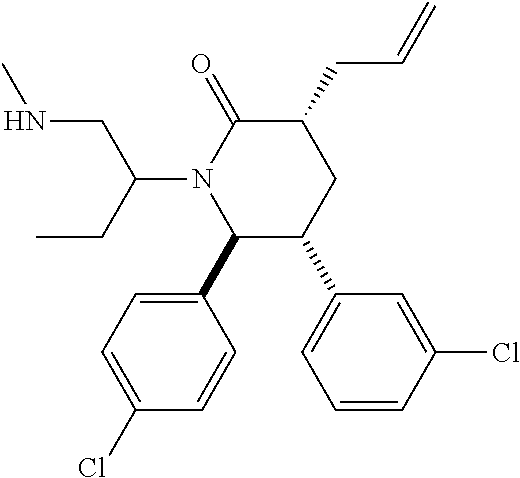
C1(C2=CC=C(Cl)C=C2)C(C2=CC=CC(Cl)=C2)CC(CC=C)C(=O)N1C(CC)CNC
